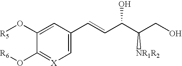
C1=C(O[R5])C(O[R6])=[X]C=C1C=CC(C(CO)[NR1R2])O
